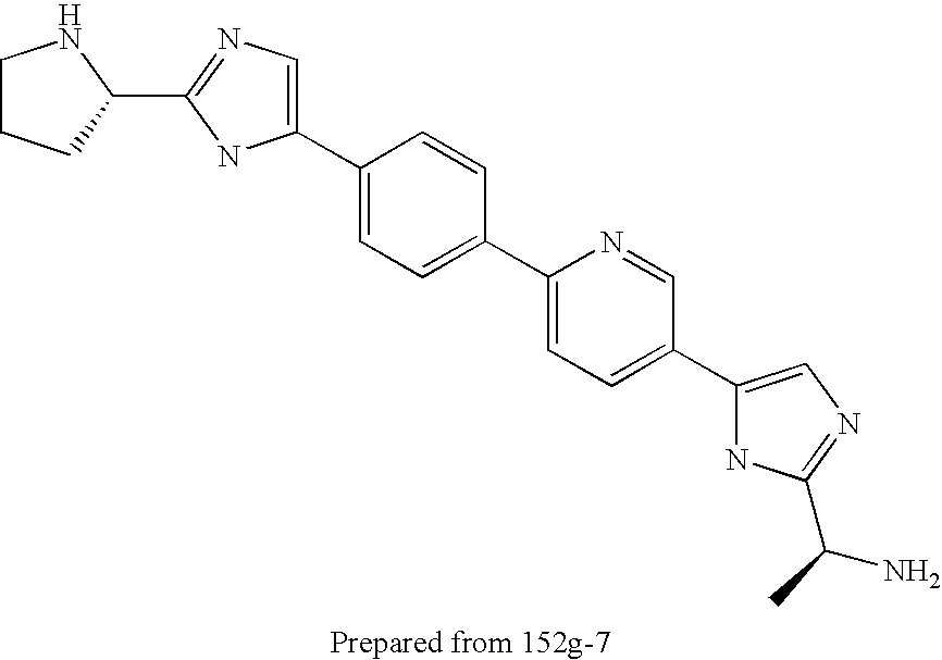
C1(C2=NC=C(C3=CC=C(C4=CC=C(C5=CN=C(C(C)N)N5)C=N4)C=C3)N2)NCCC1
